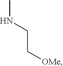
CNCC[OMe]
